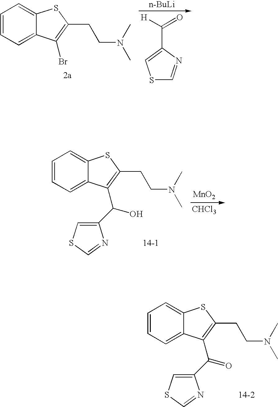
C1=CC=C2C(=C1)SC(CCN(C)C)=C2C(C1=CSC=N1)=O.[n-BuLi].C1(C(=O)[H])=CSC=N1.C1=CC=C2C(=C1)SC(CCN(C)C)=C2Br.[MnO2].[CHCl3].C1=CC=C2C(=C1)SC(CCN(C)C)=C2C(C1=CSC=N1)O
